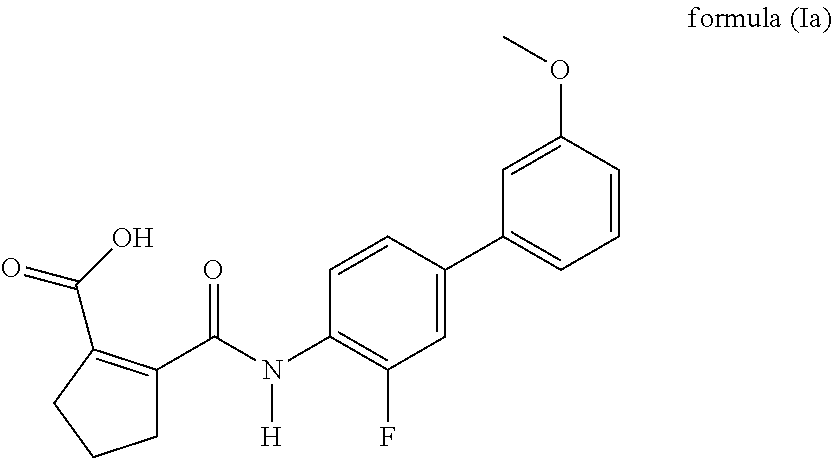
C1=CC(OC)=CC(C2=CC(F)=C(N([H])C(=O)C3=C(C(=O)O)CCC3)C=C2)=C1
